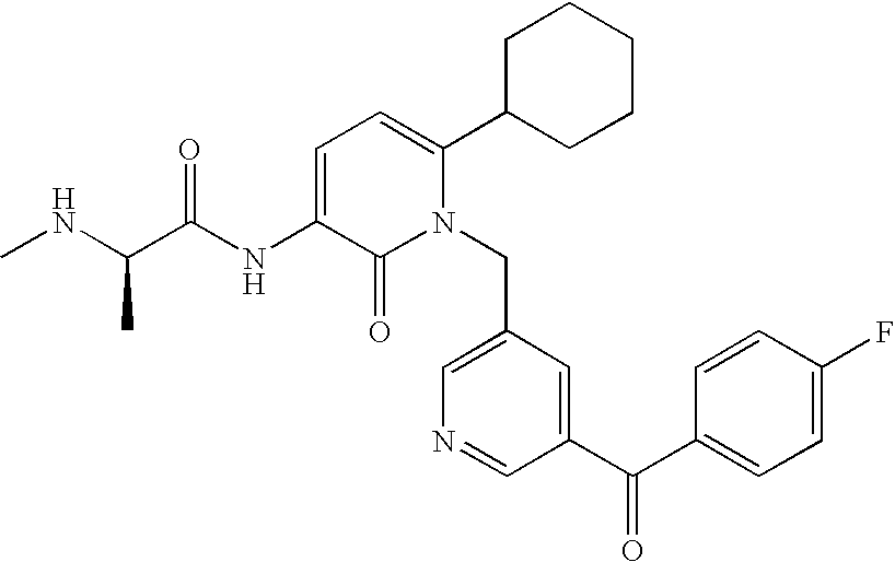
C1=C(NC(C(NC)C)=O)C(=O)N(CC2=CN=CC(C(C3=CC=C(F)C=C3)=O)=C2)C(C2CCCCC2)=C1
